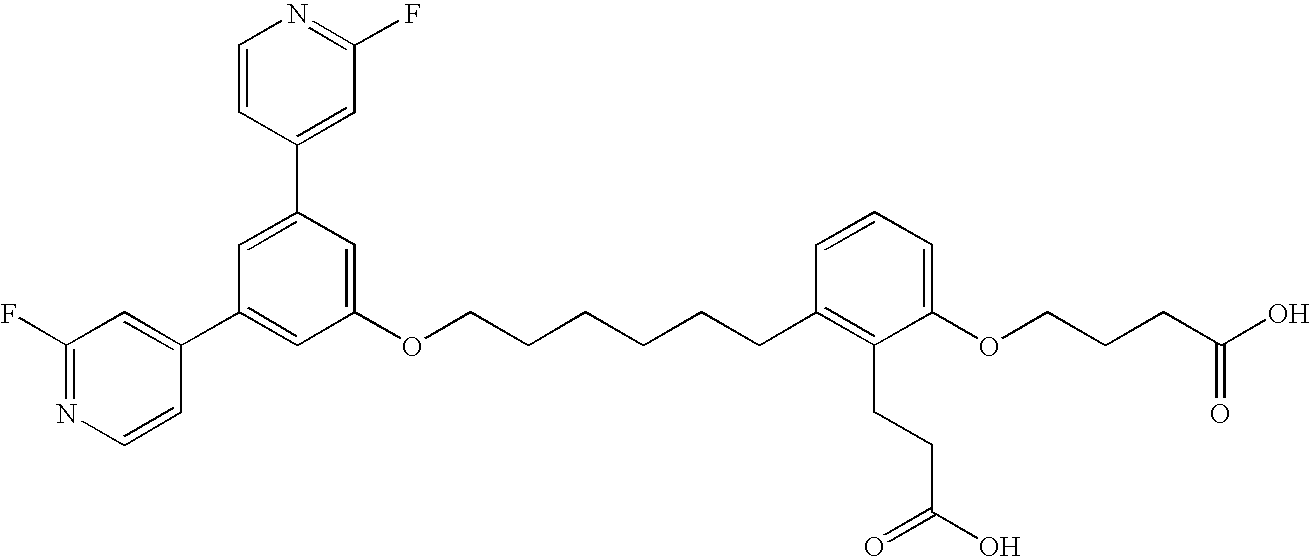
C1=C(C2=CC(F)=NC=C2)C=C(OCCCCCCC2=C(CCC(O)=O)C(OCCCC(O)=O)=CC=C2)C=C1C1=CC(F)=NC=C1
